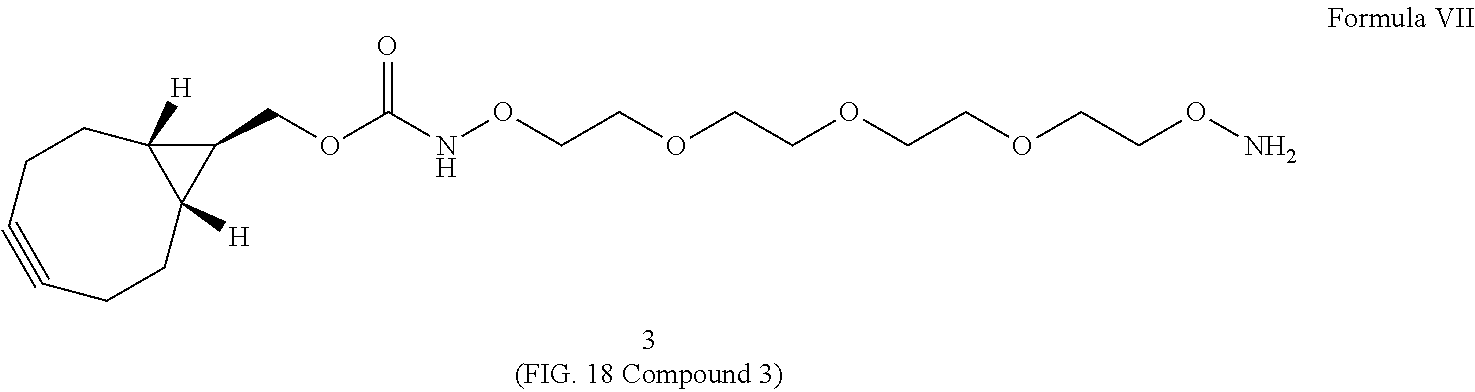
C1(COC(NOCCOCCOCCOCCON)=O)C2([H])C1([H])CCC#CCC2
